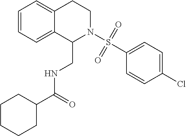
C1=CC=C2C(=C1)CCN(S(C1=CC=C(Cl)C=C1)(=O)=O)C2CNC(C1CCCCC1)=O
